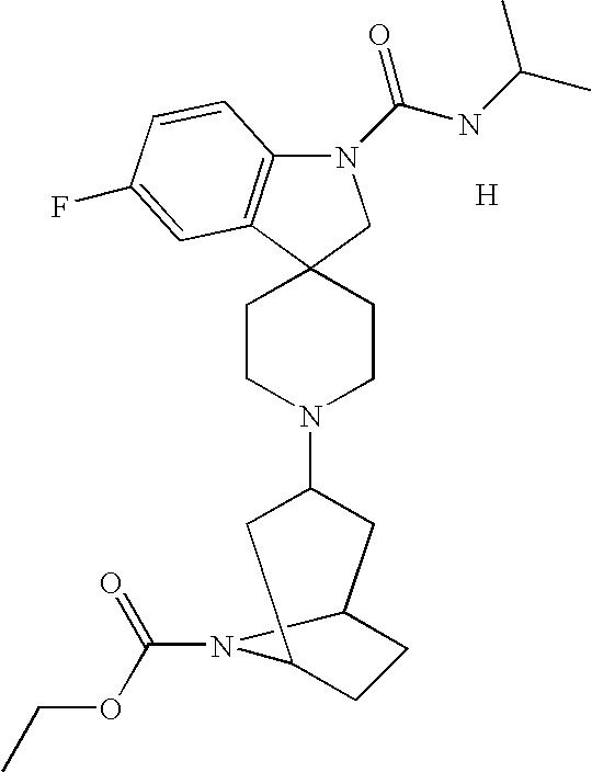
N1(C(NC(C)C)=O)C2=C(C3(C1)CCN(C1CC4CCC(C1)N4C(=O)OCC)CC3)C=C(F)C=C2.[H]
